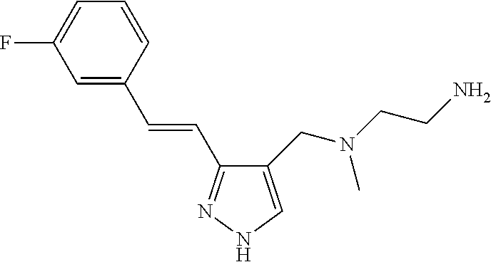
C1(CN(CCN)C)=CNN=C1C=CC1=CC(F)=CC=C1
